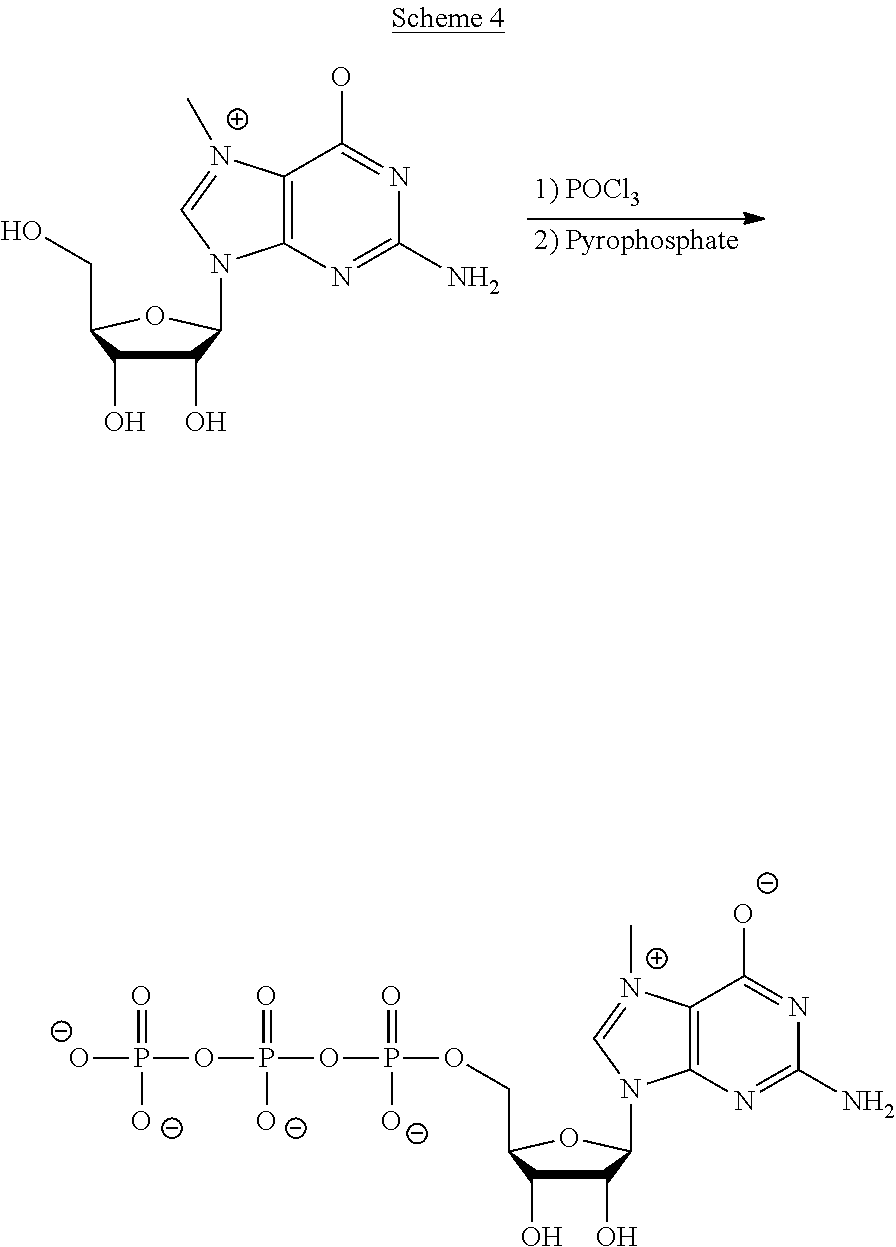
C1(O)C(O)C(CO)OC1N1C2=C([N+](C)=C1)C(O)=NC(N)=N2.C1(O)C(O)C(COP(OP(OP([O-])(=O)[O-])(=O)[O-])(=O)[O-])OC1N1C2=C([N+](C)=C1)C([O-])=NC(N)=N2
